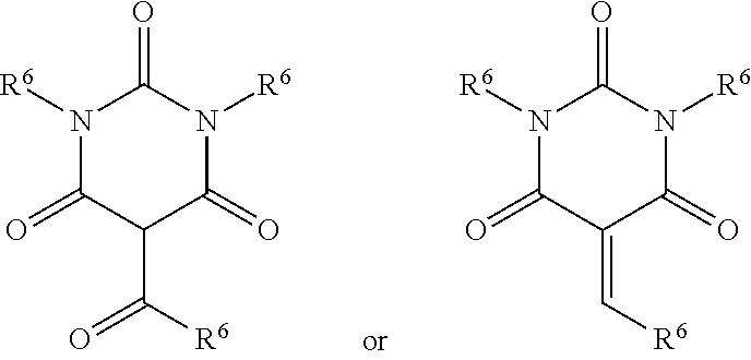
N1([R6])C(=O)C(C(=O)[R6])C(=O)N([R6])C1=O.N1([R6])C(=O)C(=C[R6])C(=O)N([R6])C1=O
